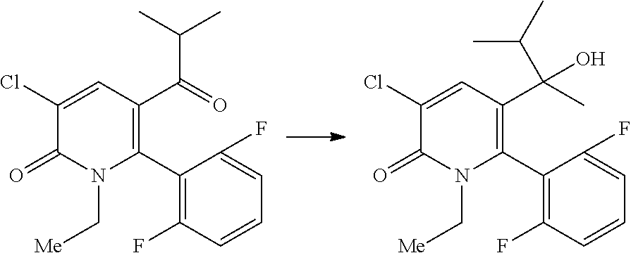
C1(C2=C(C(C)(O)C(C)C)C=C(Cl)C(=O)N2C[Me])=C(F)C=CC=C1F.C1(C2=C(C(C(C)C)=O)C=C(Cl)C(=O)N2C[Me])=C(F)C=CC=C1F
